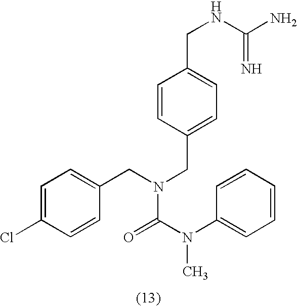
C1=C(Cl)C=CC(CN(CC2=CC=C(CNC(N)=N)C=C2)C(N(C)C2=CC=CC=C2)=O)=C1
